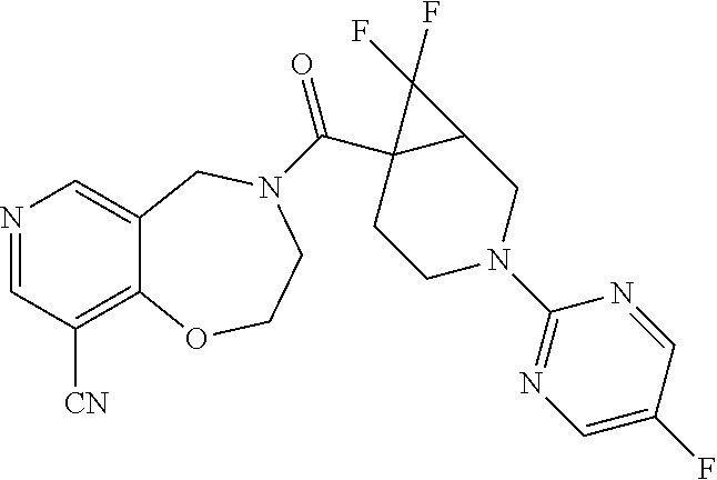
N1=CC([CN])=C2C(=C1)CN(C(C13CCN(C4=NC=C(F)C=N4)CC1C3(F)F)=O)CCO2
